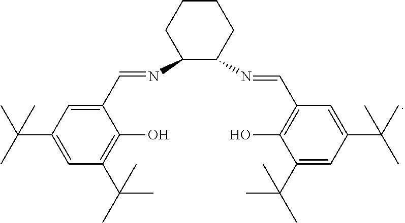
C1(C=NC2CCCCC2N=CC2=C(O)C(C(C)(C)C)=CC(C(C)(C)C)=C2)=CC(C(C)(C)C)=CC(C(C)(C)C)=C1O
